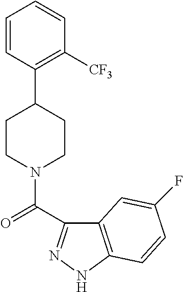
C1=CC(C2CCN(C(=O)C3=NNC4=C3C=C(F)C=C4)CC2)=C([CF3])C=C1
